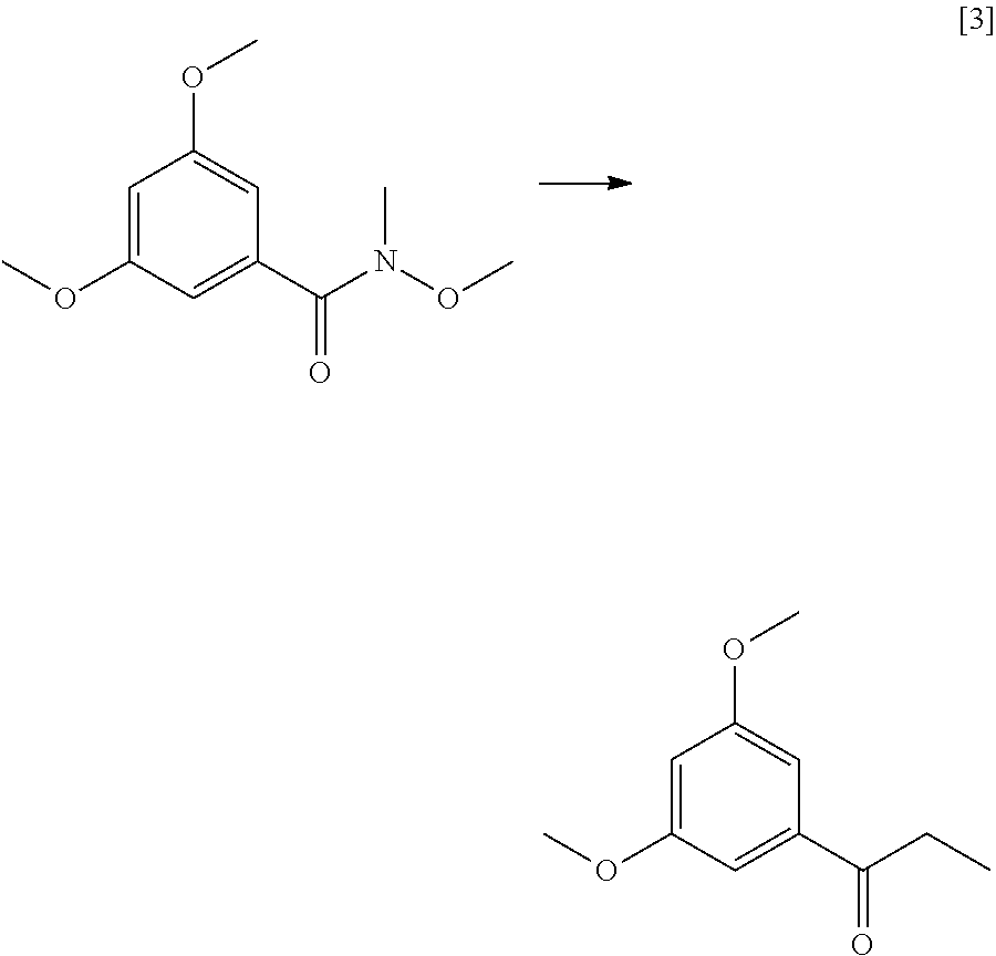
C1=C(OC)C=C(C(=O)N(C)OC)C=C1OC.C1=C(OC)C=C(C(=O)CC)C=C1OC
